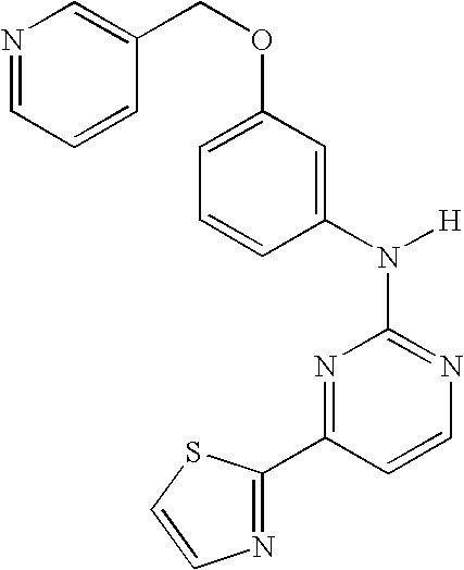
N1=C(N([H])C2=CC(OCC3=CN=CC=C3)=CC=C2)N=C(C2=NC=CS2)C=C1
